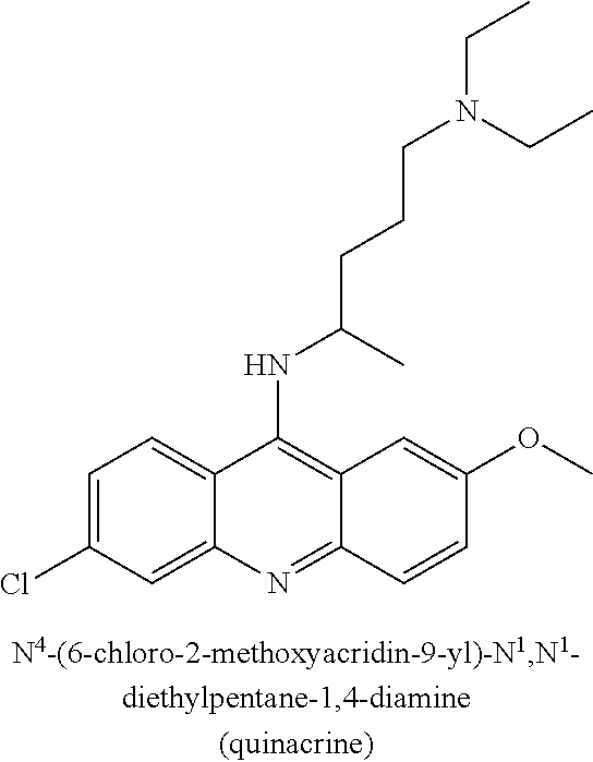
C1=C(Cl)C=C2C(=C1)C(NC(CCCN(CC)CC)C)=C1C(=N2)C=CC(OC)=C1
